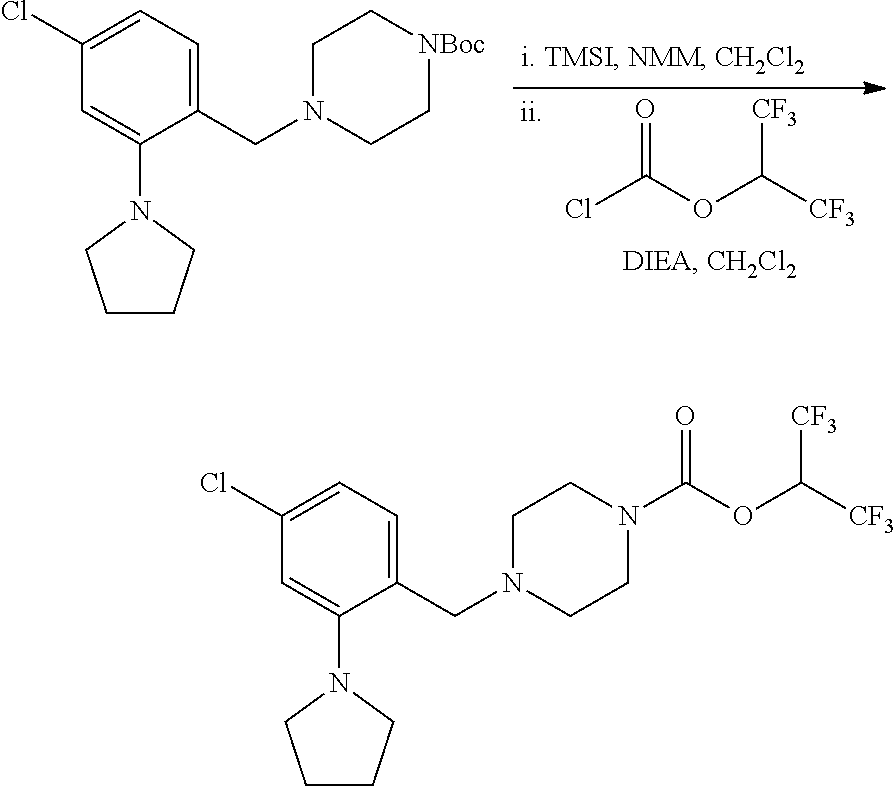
ClC(OC([CF3])[CF3])=O.C1(Cl)=CC=C(CN2CC[NBoc]CC2)C(N2CCCC2)=C1.C1(Cl)=CC=C(CN2CCN(C(OC([CF3])[CF3])=O)CC2)C(N2CCCC2)=C1
